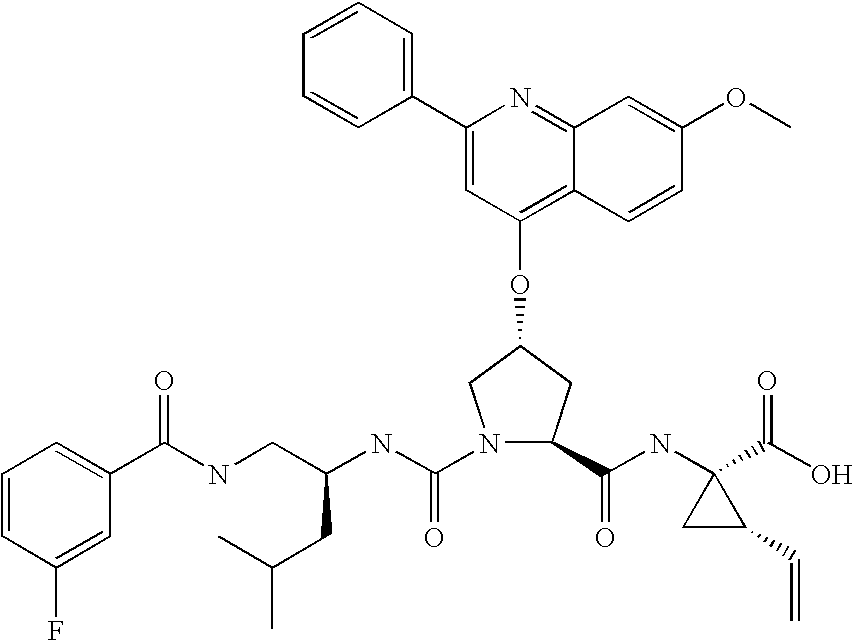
C1(C2=CC=CC=C2)=CC(OC2CC(C(NC3(C(O)=O)CC3C=C)=O)N(C(NC(CNC(C3=CC=CC(F)=C3)=O)CC(C)C)=O)C2)=C2C(=N1)C=C(OC)C=C2
